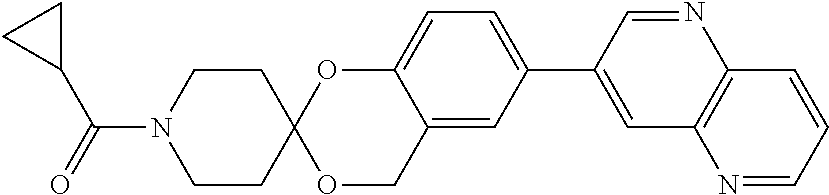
C1CC2(CCN1C(=O)C1CC1)OCC1=CC(C3=CC4=C(N=C3)C=CC=N4)=CC=C1O2
